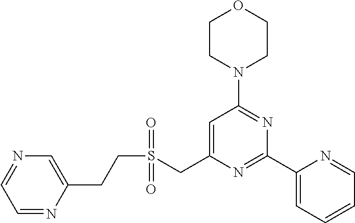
C1CN(C2=NC(C3=CC=CC=N3)=NC(CS(CCC3=CN=CC=N3)(=O)=O)=C2)CCO1
